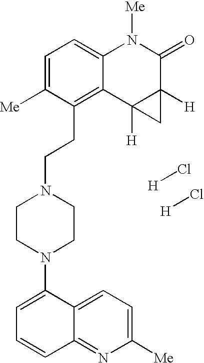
C1=C([Me])C(CCN2CCN(C3=CC=CC4=NC([Me])=CC=C34)CC2)=C2C(=C1)N([Me])C(=O)C1([H])C2([H])C1.[H]Cl.[H]Cl
